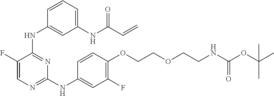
C1=C(F)C(NC2=CC(NC(C=C)=O)=CC=C2)=NC(NC2=CC(F)=C(OCCOCCNC(OC(C)(C)C)=O)C=C2)=N1
